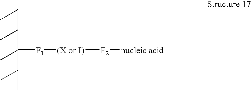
C(C(C)C(C)(C(C)C)[F1][(X or I)][F2][nucleic acid])C
